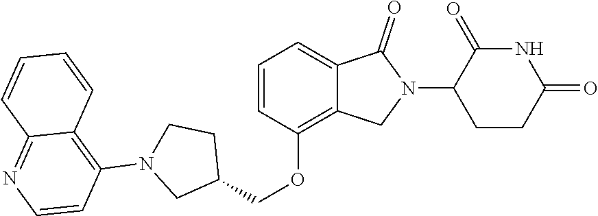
C1(OCC2CCN(C3=C4C(=NC=C3)C=CC=C4)C2)=C2C(=CC=C1)C(=O)N(C1CCC(=O)NC1=O)C2
